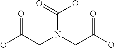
OC(CN(CC(O)=O)C(=O)O)=O
